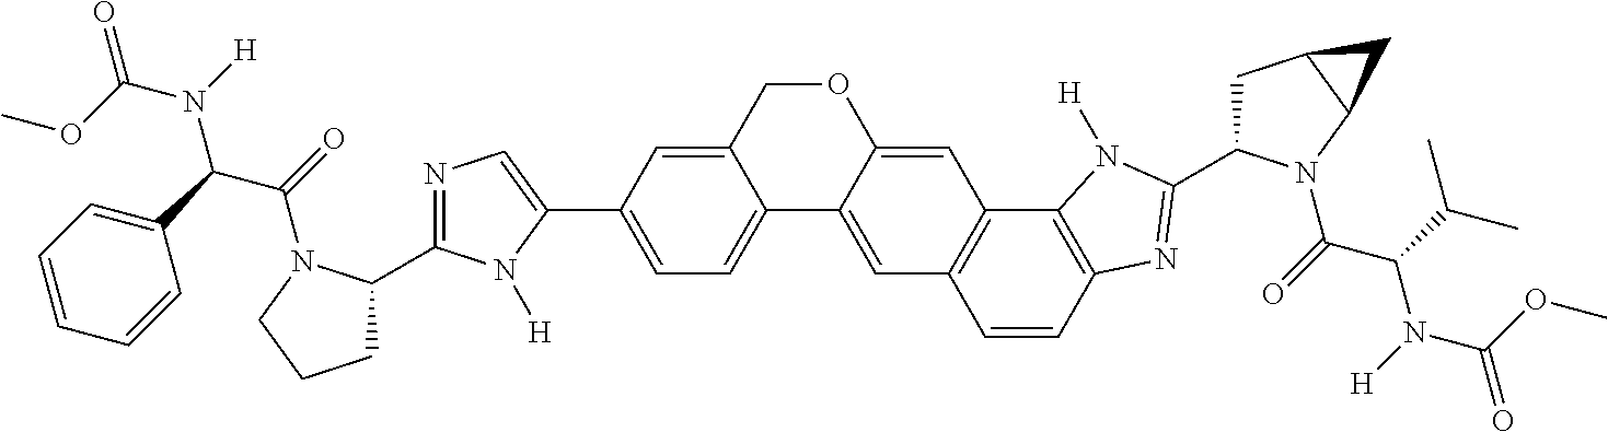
C12=CC=C(C3=CN=C(C4CCCN4C(=O)C(C4=CC=CC=C4)N([H])C(OC)=O)N3[H])C=C1COC1=CC3=C(C=C21)C=CC1=C3N([H])C(C2CC3C(N2C(=O)C(C(C)C)N([H])C(OC)=O)C3)=N1
